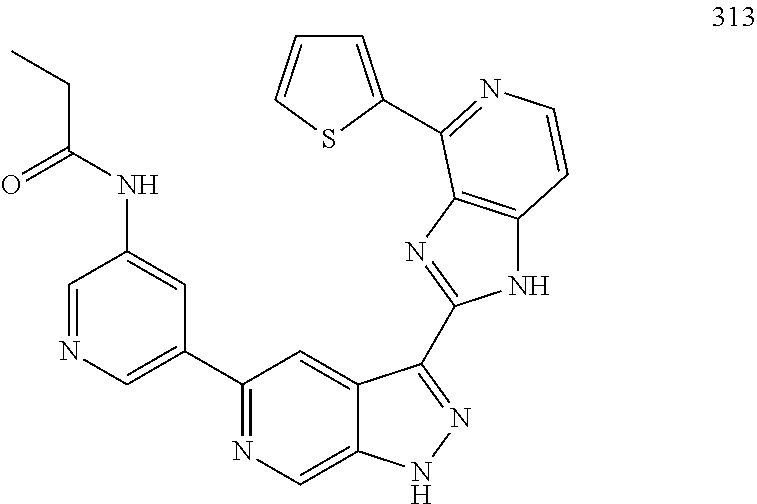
C1=NC=C(C2=NC=C3C(=C2)C(C2=NC4=C(N2)C=CN=C4C2=CC=CS2)=NN3)C=C1NC(CC)=O
